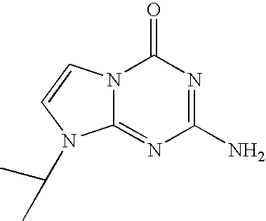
C1(N)=NC(=O)N2C(=N1)N(C(C)C)C=C2
